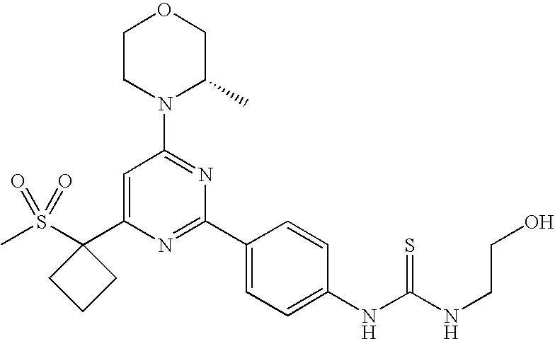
S(C1(C2=CC(N3C(C)COCC3)=NC(C3=CC=C(NC(NCCO)=S)C=C3)=N2)CCC1)(C)(=O)=O
